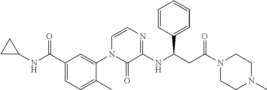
C1(C(NC2CC2)=O)=CC=C(C)C(N2C(=O)C(NC(CC(=O)N3CCN(C)CC3)C3=CC=CC=C3)=NC=C2)=C1
